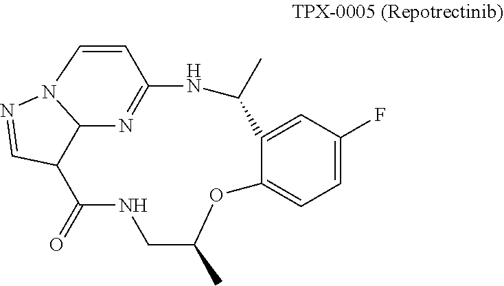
N1=C2C=CN3C1C(C(=O)NCC(C)OC1=CC=C(F)C=C1C(C)N2)C=N3
